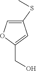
C1(SC)=COC(CO)=C1
